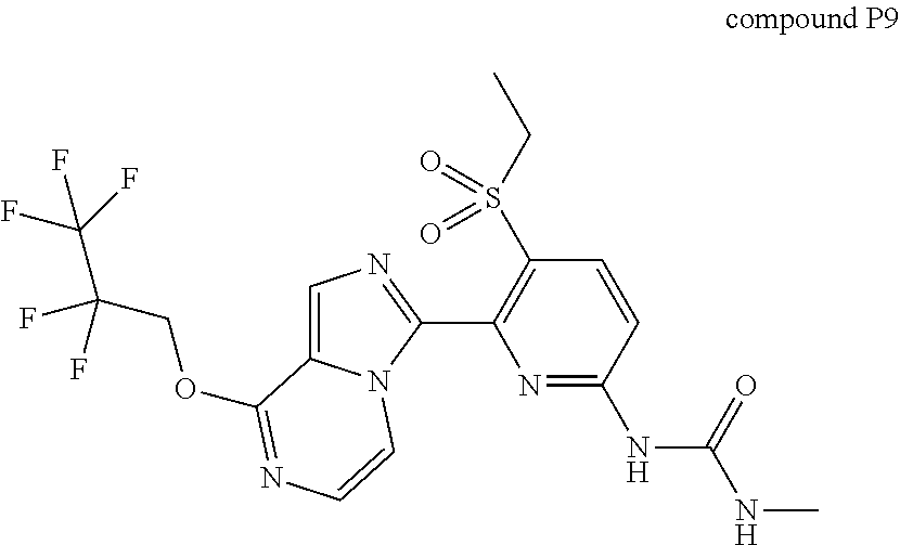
C1=C2N(C(C3=C(S(CC)(=O)=O)C=CC(NC(NC)=O)=N3)=N1)C=CN=C2OCC(C(F)(F)F)(F)F
